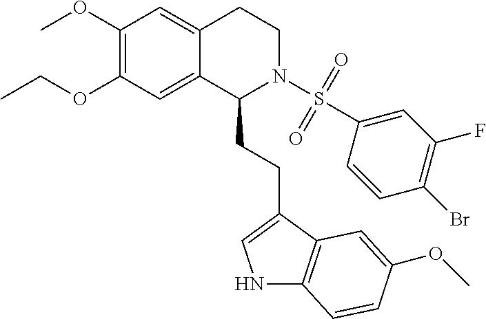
COC1=C(OCC)C=C2C(=C1)CCN(S(=O)(=O)C1=CC(F)=C(Br)C=C1)C2CCC1=CNC2=C1C=C(OC)C=C2
